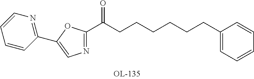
N1=C(C(=O)CCCCCCC2=CC=CC=C2)OC(C2=NC=CC=C2)=C1
